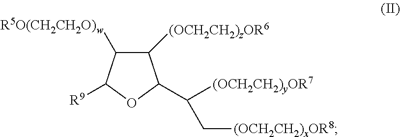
C1([(OCH2CH2)zOR6])C([R5O(CH2CH2O)w])C([R9])OC1C(C[(OCH2CH2)xOR8])[(OCH2CH2)yOR7]
